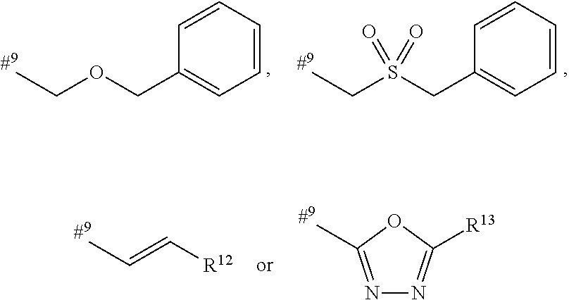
C1=CC=CC(COCC)=C1.C1=CC=CC(CS(CC)(=O)=O)=C1.[R12]C=CC.N1=C(C)OC([R13])=N1
